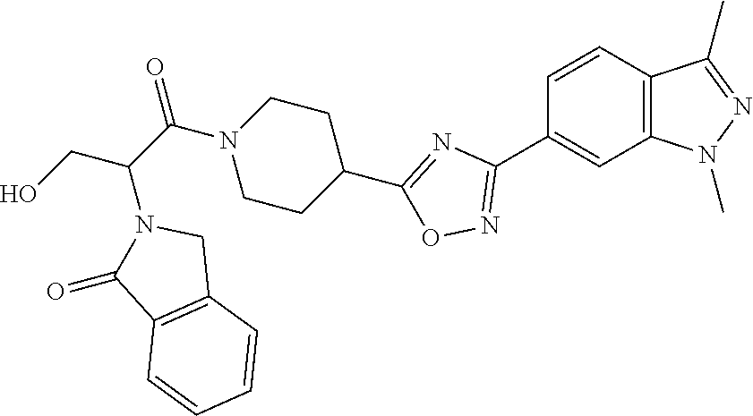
C1=CC2=C(C=C1C1=NOC(C3CCN(C(C(CO)N4C(=O)C5=C(C4)C=CC=C5)=O)CC3)=N1)N(C)N=C2C
